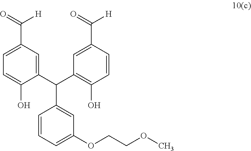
C1=CC=C(OCCOC)C=C1C(C1=CC(C([H])=O)=CC=C1O)C1=C(O)C=CC(C([H])=O)=C1
